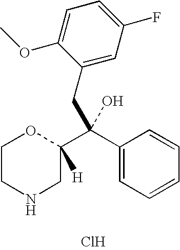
C1CNCC(C(C2=CC=CC=C2)(O)CC2=CC(F)=CC=C2OC)([H])O1.Cl
